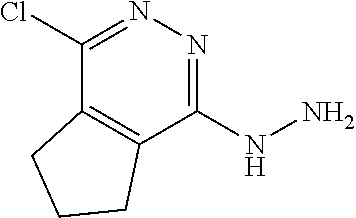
C12=C(C(NN)=NN=C1Cl)CCC2
